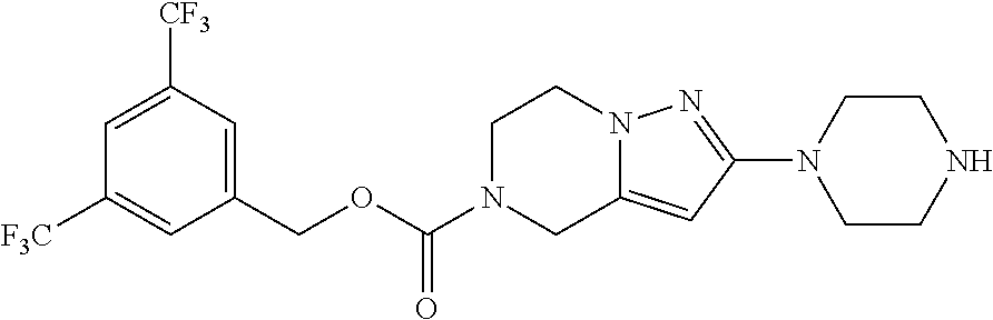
C1([F3C])=CC(COC(N2CC3=CC(N4CCNCC4)=NN3CC2)=O)=CC([CF3])=C1
